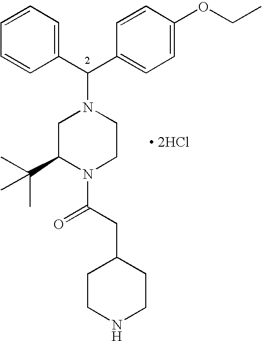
[ 2HCl].C1=CC=CC(C(C2=CC=C(OCC)C=C2)N2CC(C(C)(C)C)N(C(CC3CCNCC3)=O)CC2)=C1
